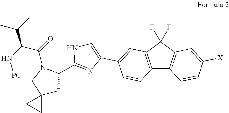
C12=C(C(F)(F)C3=C1C=CC([X])=C3)C=C(C1=CNC(C3CC4(CN3C(=O)C(N[PG])C(C)C)CC4)=N1)C=C2
